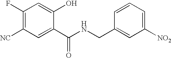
C1(F)=C([NC])C=C(C(NCC2=CC([NO2])=CC=C2)=O)C(O)=C1
